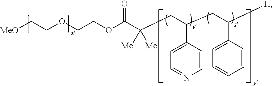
[MeO]CCOCCOC(C(CC(CC([H])C1=CC=CC=C1)C1=CC=NC=C1)([Me])[Me])=O
